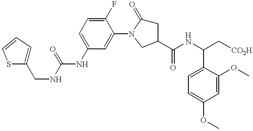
C(NC1=CC=C(F)C(N2C(=O)CC(C(NC(C[CO2H])C3=CC=C(OC)C=C3OC)=O)C2)=C1)(NCC1=CC=CS1)=O
